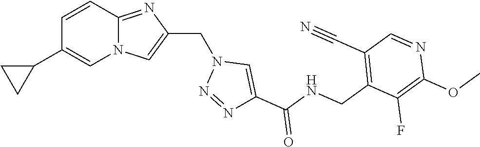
N12C(=NC(CN3N=NC(C(NCC4=C(C#N)C=NC(OC)=C4F)=O)=C3)=C1)C=CC(C1CC1)=C2
